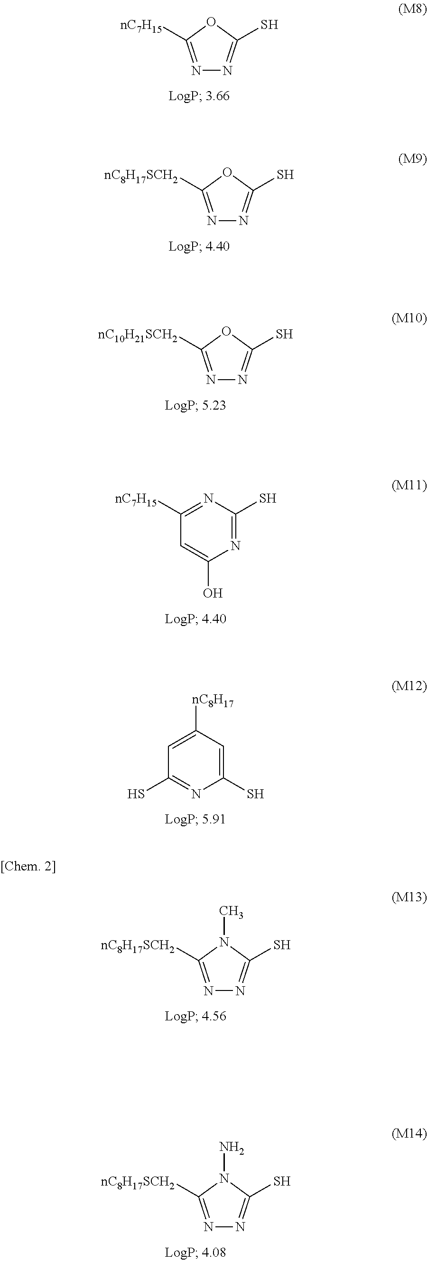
N1=C([nC7H15])OC(S)=N1.N1=C([nC8H17SCH2])OC(S)=N1.N1=C([nC10H21SCH2])OC(S)=N1.N1=C(S)N=C([nC7H15])C=C1O.C1(S)=CC([nC8H17])=CC(S)=N1.N1=C([nC8H17SCH2])N(C)C(S)=N1.N1=C([nC8H17SCH2])N(N)C(S)=N1
